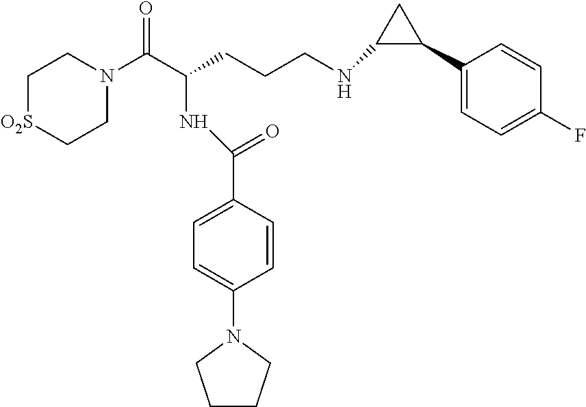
C1[O2S]CCN(C(C(CCCNC2C(C3=CC=C(F)C=C3)C2)NC(C2=CC=C(N3CCCC3)C=C2)=O)=O)C1
